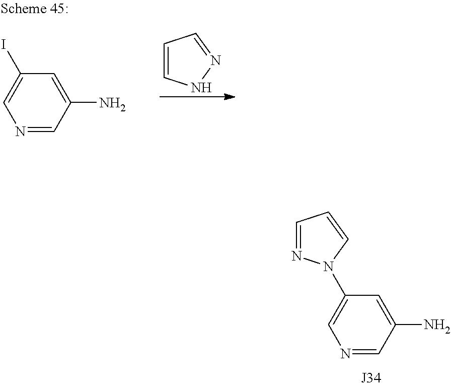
C1=CNN=C1.N1=CC(N)=CC(I)=C1.N1=CC(N)=CC(N2N=CC=C2)=C1
